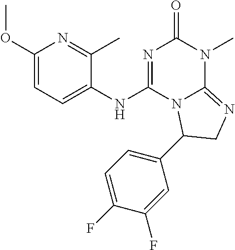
C1(OC)=CC=C(NC2=NC(=O)N(C)C3=NCC(C4=CC=C(F)C(F)=C4)N23)C(C)=N1
